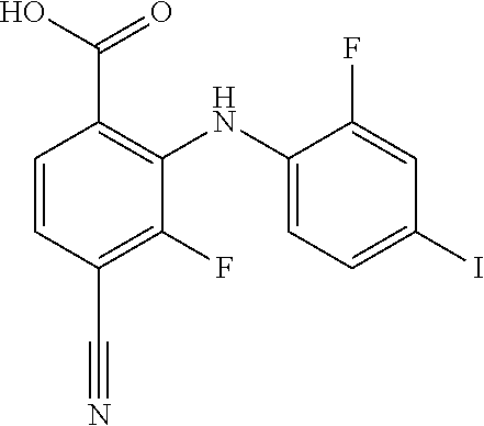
C1=CC(C#N)=C(F)C(NC2=CC=C(I)C=C2F)=C1C(=O)O
